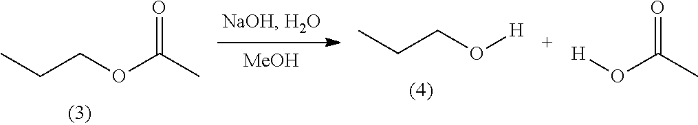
[MeOH].CCCOC(C)=O.CCCO[H].[H]OC(C)=O
